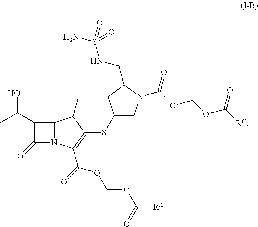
C12N(C(C(OCOC([RA])=O)=O)=C(SC3CN(C(=O)OCOC([RC])=O)C(CNS(N)(=O)=O)C3)C1C)C(=O)C2C(C)O
